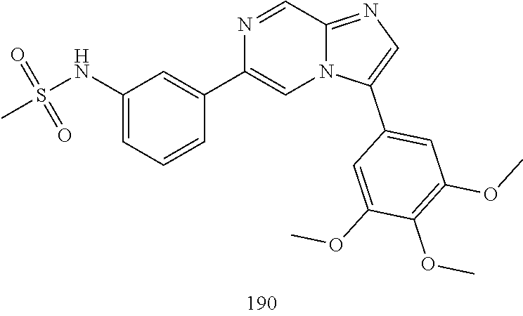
S(=O)(=O)(C)NC1=CC=CC(C2=CN3C(=NC=C3C3=CC(OC)=C(OC)C(OC)=C3)C=N2)=C1
